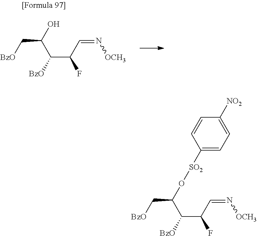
C(C(C=N[OCH3])F)([BzO])C(O)C[BzO].C(C(C=N[OCH3])F)([BzO])C(O[SO2]C1=CC=C([NO2])C=C1)C[BzO]
